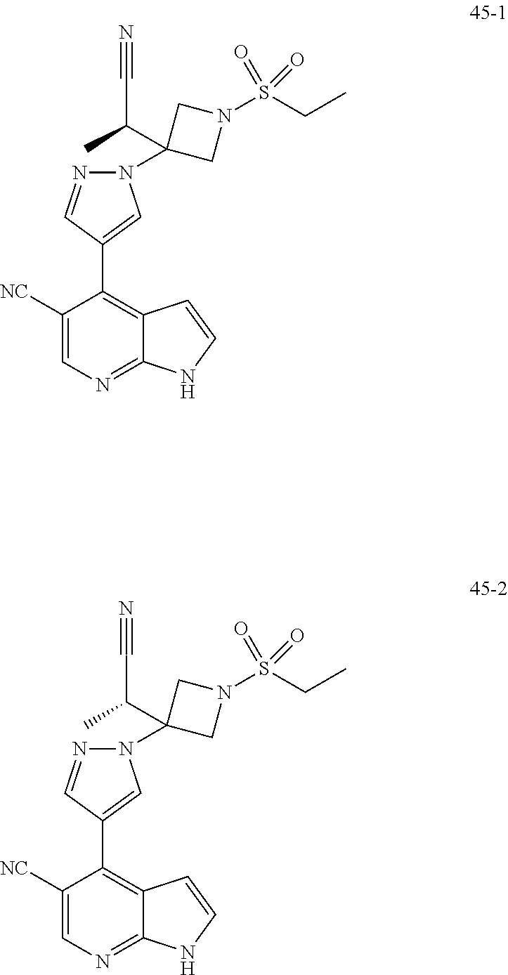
C1([NC])=CN=C2C(=C1C1=CN(C3(C(C)C#N)CN(S(CC)(=O)=O)C3)N=C1)C=CN2.C1([NC])=CN=C2C(=C1C1=CN(C3(C(C)C#N)CN(S(CC)(=O)=O)C3)N=C1)C=CN2
